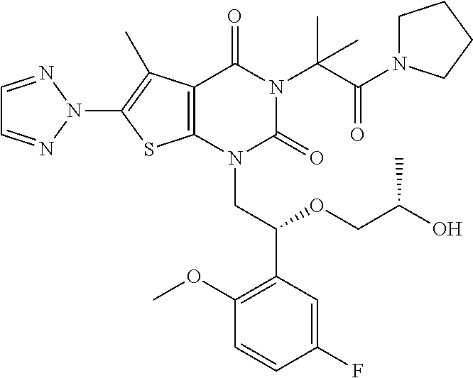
C12=C(N(CC(C3=C(OC)C=CC(F)=C3)OCC(O)C)C(=O)N(C(C(N3CCCC3)=O)(C)C)C1=O)SC(N1N=CC=N1)=C2C
